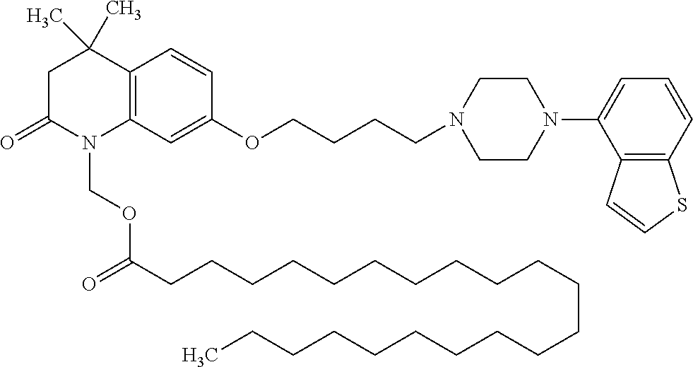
C12=C(C=C(OCCCCN3CCN(C4=CC=CC5=C4C=CS5)CC3)C=C1)N(COC(CCCCCCCCCCCCCCCCCCCCC)=O)C(=O)CC2(C)C
